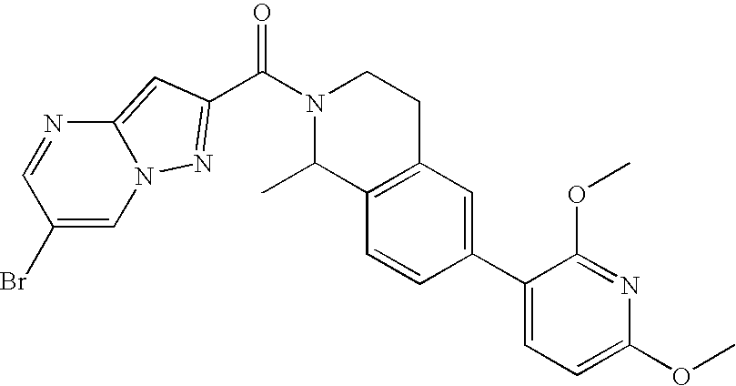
C12=CC(C(N3C(C)C4=C(CC3)C=C(C3=CC=C(OC)N=C3OC)C=C4)=O)=NN1C=C(Br)C=N2
